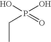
C(C)P(=O)(O)O
